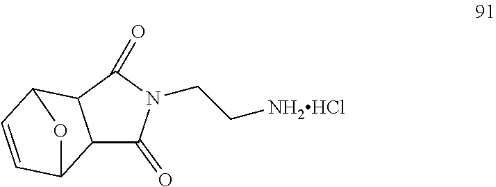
C12C(=O)N(CC[NH2HCl])C(=O)C1C1C=CC2O1
